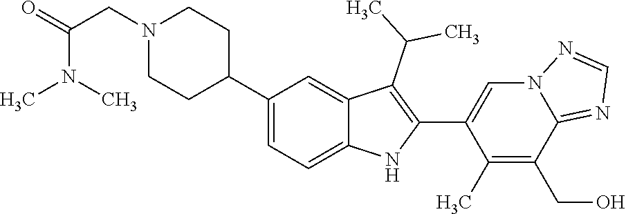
N1(CC(N(C)C)=O)CCC(C2=CC=C3C(=C2)C(C(C)C)=C(C2=CN4C(=NC=N4)C(CO)=C2C)N3)CC1
